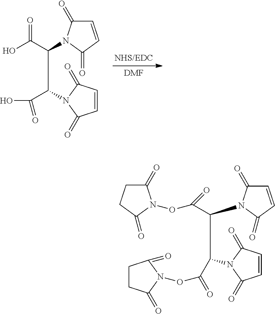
C1=CC(=O)N(C(C(O)=O)C(C(O)=O)N2C(=O)C=CC2=O)C1=O.[DMF].C1C(=O)N(OC(C(C(C(ON2C(=O)CCC2=O)=O)N2C(=O)C=CC2=O)N2C(=O)C=CC2=O)=O)C(=O)C1
